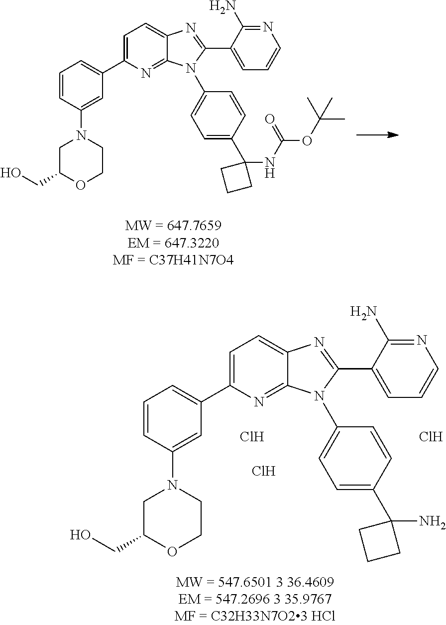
C1=CC(N2CC(CO)OCC2)=CC(C2=CC=C3C(=N2)N(C2=CC=C(C4(N)CCC4)C=C2)C(C2=CC=CN=C2N)=N3)=C1.Cl.Cl.Cl.C1=CC(N2CC(CO)OCC2)=CC(C2=CC=C3C(=N2)N(C2=CC=C(C4(NC(OC(C)(C)C)=O)CCC4)C=C2)C(C2=CC=CN=C2N)=N3)=C1
